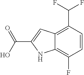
C12=C(C(F)F)C=CC(F)=C1NC(C(O)=O)=C2
